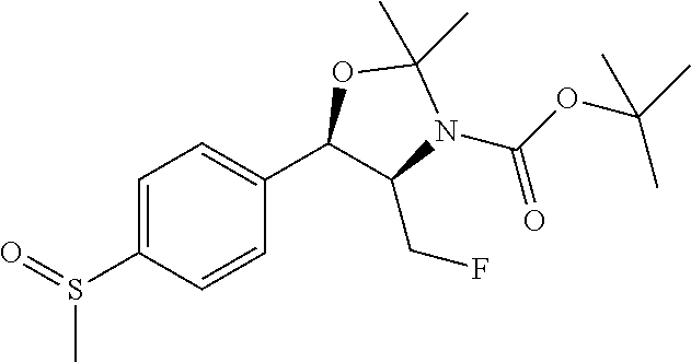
C1=C(S(=O)C)C=CC(C2C(CF)N(C(OC(C)(C)C)=O)C(C)(C)O2)=C1
